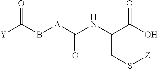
[Y]C(B[A]C(NC(C(O)=O)CS[Z])=O)=O
